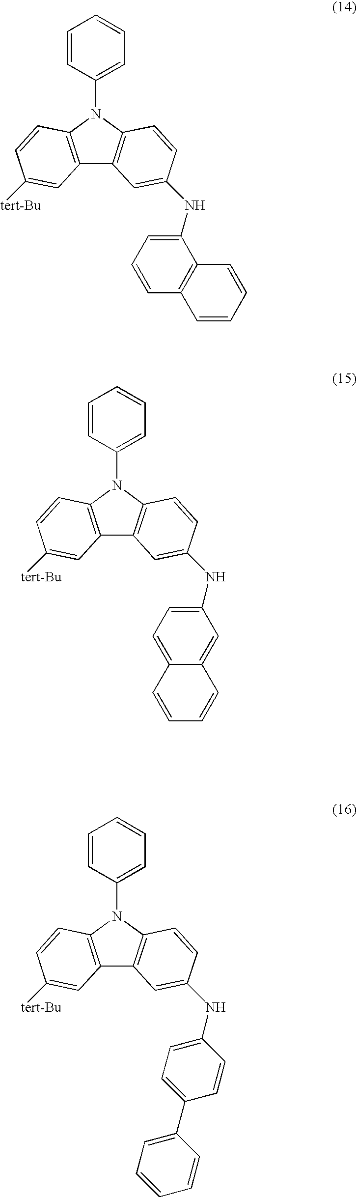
C1=CC(N2C3=C(C4=C2C=CC([tert-Bu])=C4)C=C(NC2=CC=CC4=C2C=CC=C4)C=C3)=CC=C1.C1=CC(N2C3=C(C4=C2C=CC([tert-Bu])=C4)C=C(NC2=CC=C4C(=C2)C=CC=C4)C=C3)=CC=C1.C1=CC(N2C3=C(C4=C2C=CC([tert-Bu])=C4)C=C(NC2=CC=C(C4=CC=CC=C4)C=C2)C=C3)=CC=C1
